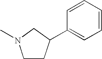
C1CC(C2=CC=CC=C2)CN1C
